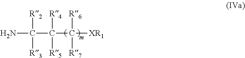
NC(C(C([XR1])([R6])[R7])([R4])[R5])([R2])[R3]
